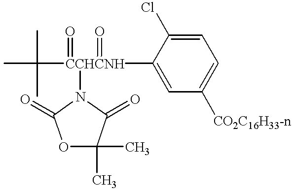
O1C(C)(C)C(=O)N([CCHCNH](C(C)(C)C)(=O)(=O)C2=CC([CO2C16H33-n])=CC=C2Cl)C1=O
